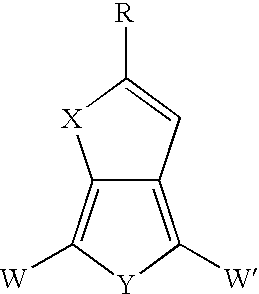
C12=C([W])[Y]C([W])=C1[X]C([R])=C2
